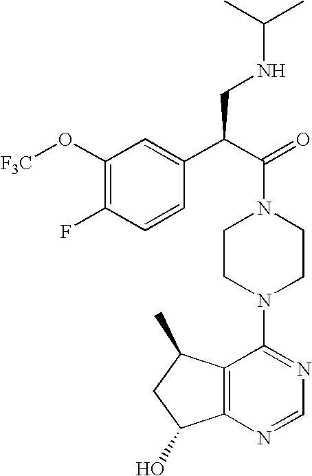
C(N1CCN(C2=NC=NC3=C2C(C)CC3O)CC1)(C(C1=CC(O[F3C])=C(F)C=C1)CNC(C)C)=O
